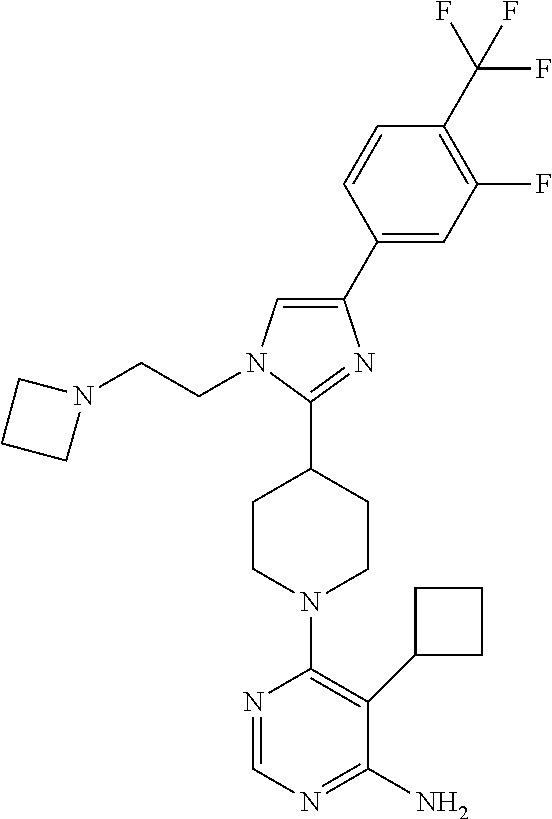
C1(C2=CC(F)=C(C(F)(F)F)C=C2)=CN(CCN2CCC2)C(C2CCN(C3=C(C4CCC4)C(N)=NC=N3)CC2)=N1
